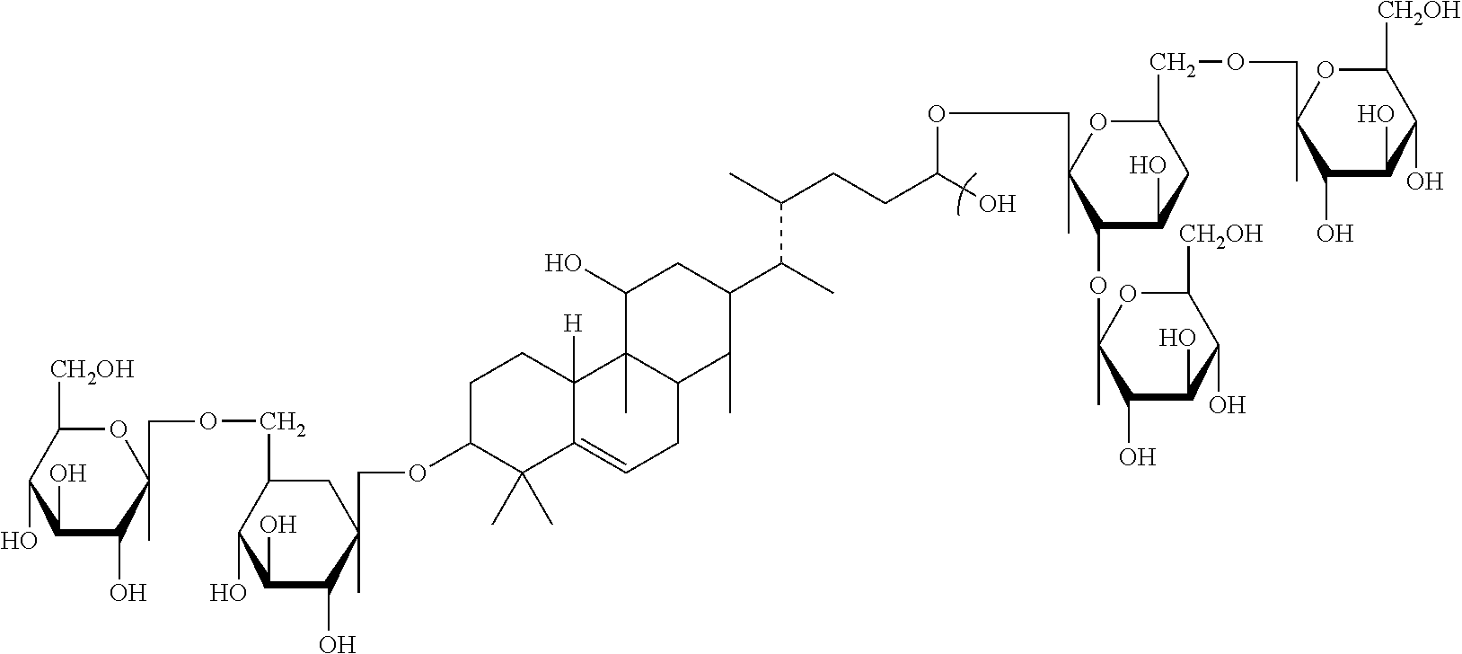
O1C([CH2OH])C(O)C(O)C(O)C1(C)COCC1C(O)C(O)C(O)C(C)(COC2C(C)(C)C3=CCC4C(C)(C3([H])CC2)C(O)CC(C(C)C(C)CCC(O)OCC2(C)C(OC3(C)C(O)C(O)C(O)C([CH2OH])O3)C(O)CC(COCC3(C)C(O)C(O)C(O)C([CH2OH])O3)O2)C4C)C1
